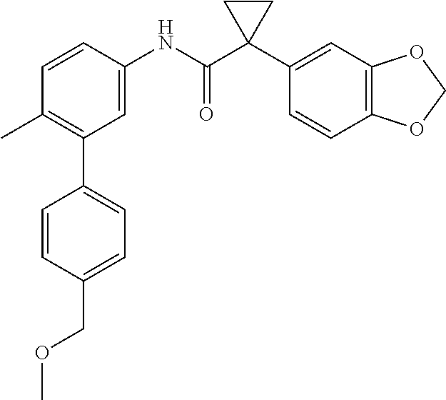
C1=C(NC(C2(C3=CC4=C(C=C3)OCO4)CC2)=O)C=CC(C)=C1C1=CC=C(COC)C=C1
